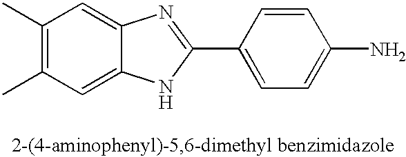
C1=CC(C2=NC3=CC(C)=C(C)C=C3N2)=CC=C1N
